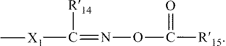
[X1](C([R14])=NOC([R15])=O)C
